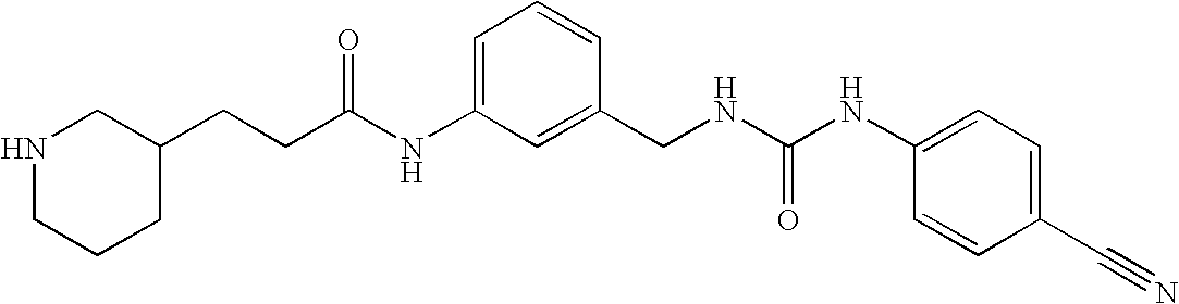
C(C(NC1=CC=CC(CNC(NC2=CC=C(C#N)C=C2)=O)=C1)=O)CC1CCCNC1
